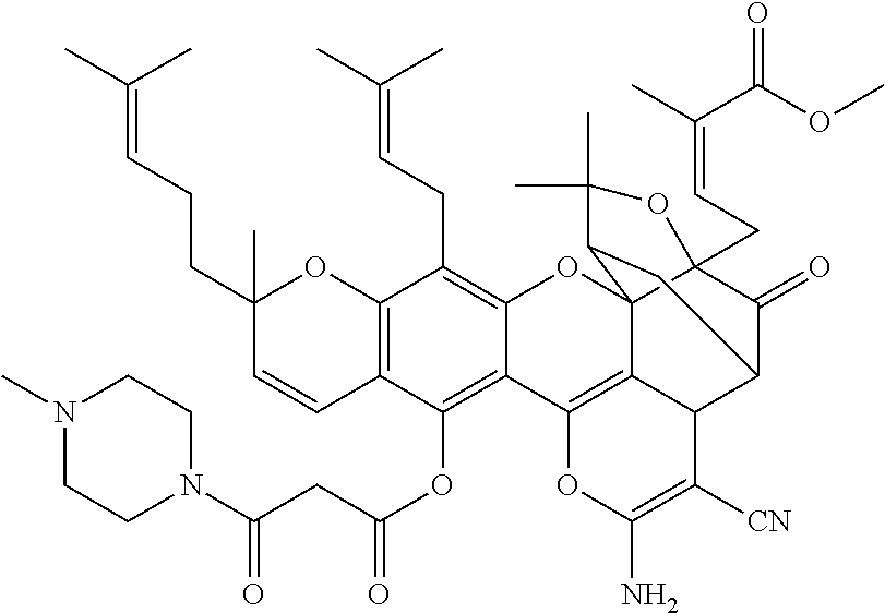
C12=C(C=CC(CCC=C(C)C)(C)O1)C(OC(CC(N1CCN(C)CC1)=O)=O)=C1C(=C2CC=C(C)C)OC23C4(CC=C(C)C(OC)=O)C(=O)C(C5C2=C1OC(N)=C5[CN])CC3C(C)(C)O4
